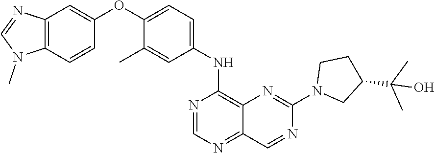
C1=NC(NC2=CC=C(OC3=CC4=C(N(C)C=N4)C=C3)C(C)=C2)=C2C(=N1)C=NC(N1CC(C(O)(C)C)CC1)=N2
